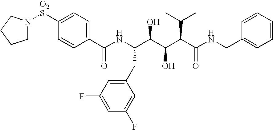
C1N([O2S]C2=CC=C(C(NC(C(C(C(C(NCC3=CC=CC=C3)=O)C(C)C)O)O)CC3=CC(F)=CC(F)=C3)=O)C=C2)CCC1
